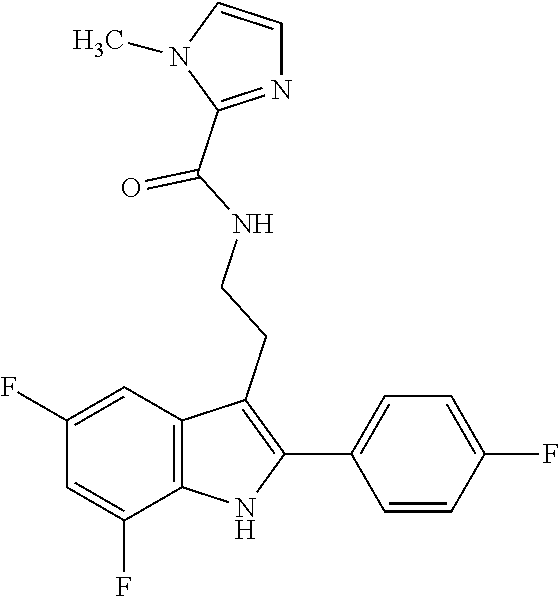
O=C(NCCC1=C(C2=CC=C(F)C=C2)NC2=C1C=C(F)C=C2F)C1=NC=CN1C
